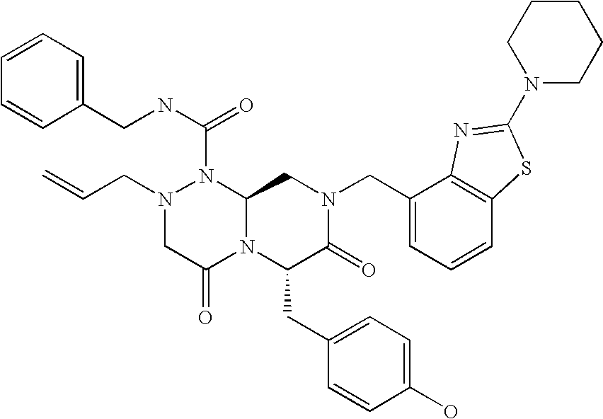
N(C(=O)N1N(CC=C)CC(=O)N2C1CN(CC1=CC=CC3=C1N=C(N1CCCCC1)S3)C(=O)C2CC1=CC=C(O)C=C1)CC1=CC=CC=C1
